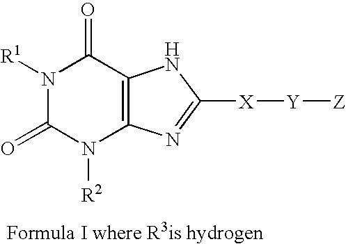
N1([R1])C(=O)N([R2])C2=C(C1=O)NC([X][Y][Z])=N2
